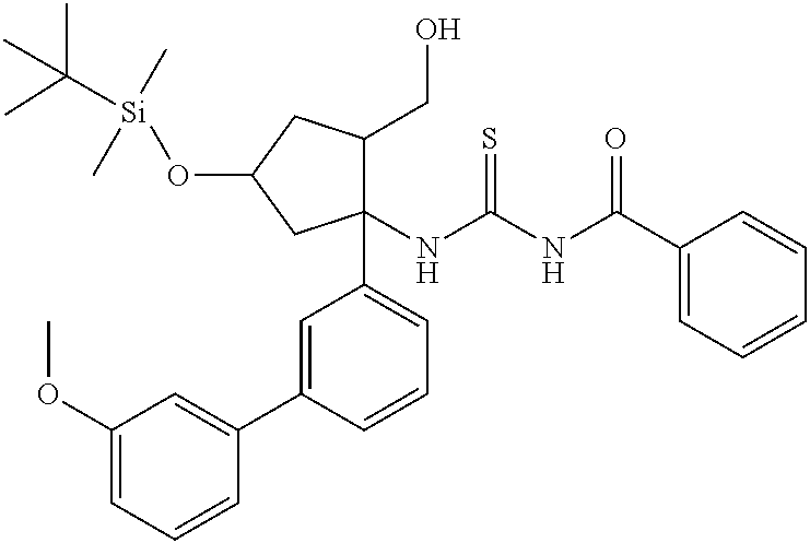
C1(OC)=CC=CC(C2=CC(C3(NC(NC(C4=CC=CC=C4)=O)=S)C(CO)CC(O[Si](C)(C)C(C)(C)C)C3)=CC=C2)=C1
